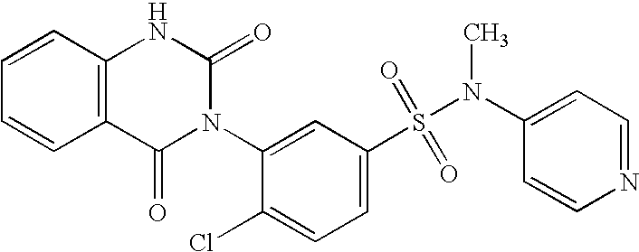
C1=CC2=C(C=C1)C(=O)N(C1=CC(S(N(C3=CC=NC=C3)C)(=O)=O)=CC=C1Cl)C(=O)N2
